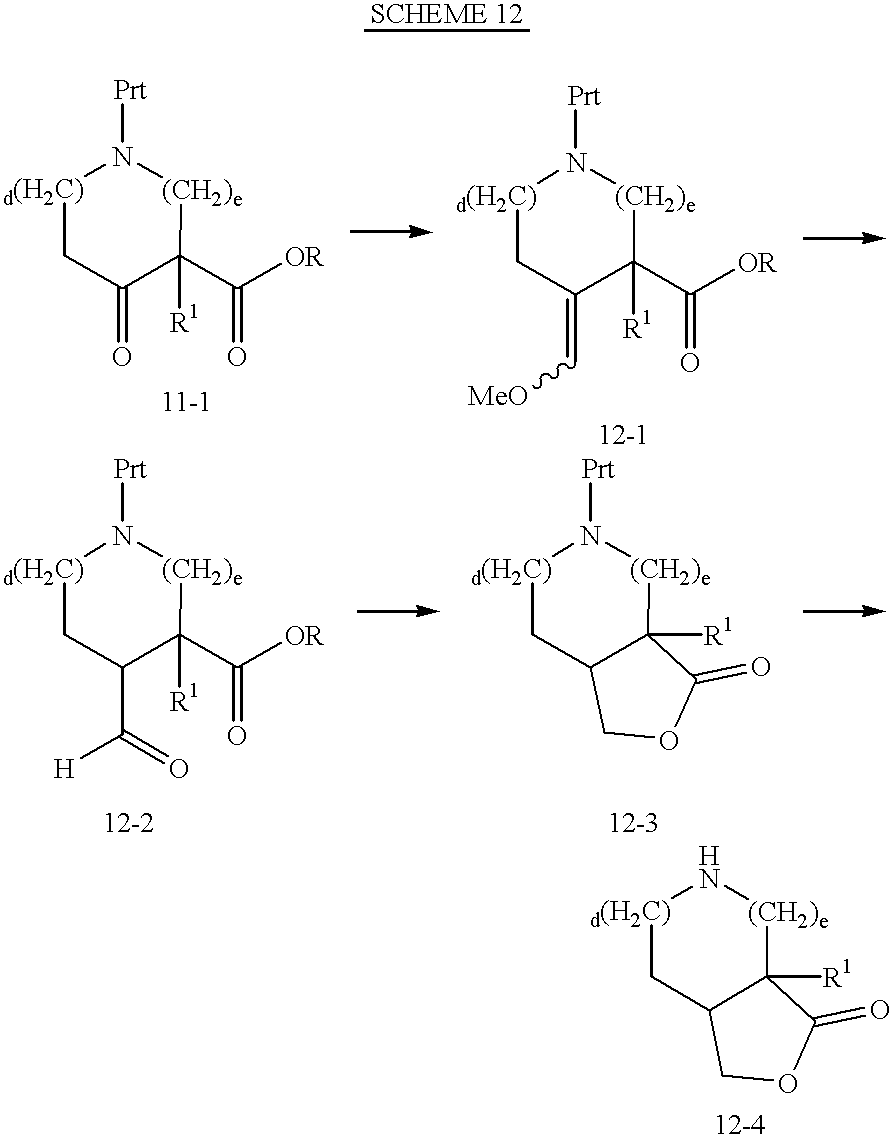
[d(H2C)]1CC(=O)C(C([OR])=O)([R1])[(CH2)e]N1[Prt].[d(H2C)]1CC(=C[MeO])C(C([OR])=O)([R1])[(CH2)e]N1[Prt].[d(H2C)]1CC(C([H])=O)C(C([OR])=O)([R1])[(CH2)e]N1[Prt].[d(H2C)]1CC2C([R1])([(CH2)e]N1[Prt])C(=O)OC2.[d(H2C)]1CC2C([R1])([(CH2)e]N1)C(=O)OC2
